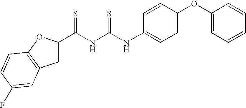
C1(C(NC(NC2=CC=C(OC3=CC=CC=C3)C=C2)=S)=S)=CC2=C(O1)C=CC(F)=C2
